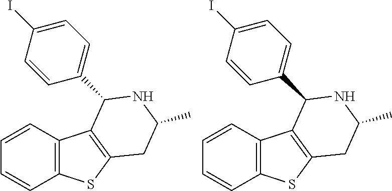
C1=CC2=C(C=C1)SC1=C2C(C2=CC=C(I)C=C2)NC(C)C1.C1=CC2=C(C=C1)SC1=C2C(C2=CC=C(I)C=C2)NC(C)C1
